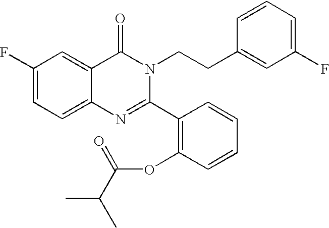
C1(F)=CC=C2C(=C1)C(=O)N(CCC1=CC(F)=CC=C1)C(C1=C(OC(C(C)C)=O)C=CC=C1)=N2
